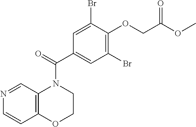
N1=CC2=C(C=C1)OCCN2C(=O)C1=CC(Br)=C(OCC(OC)=O)C(Br)=C1
